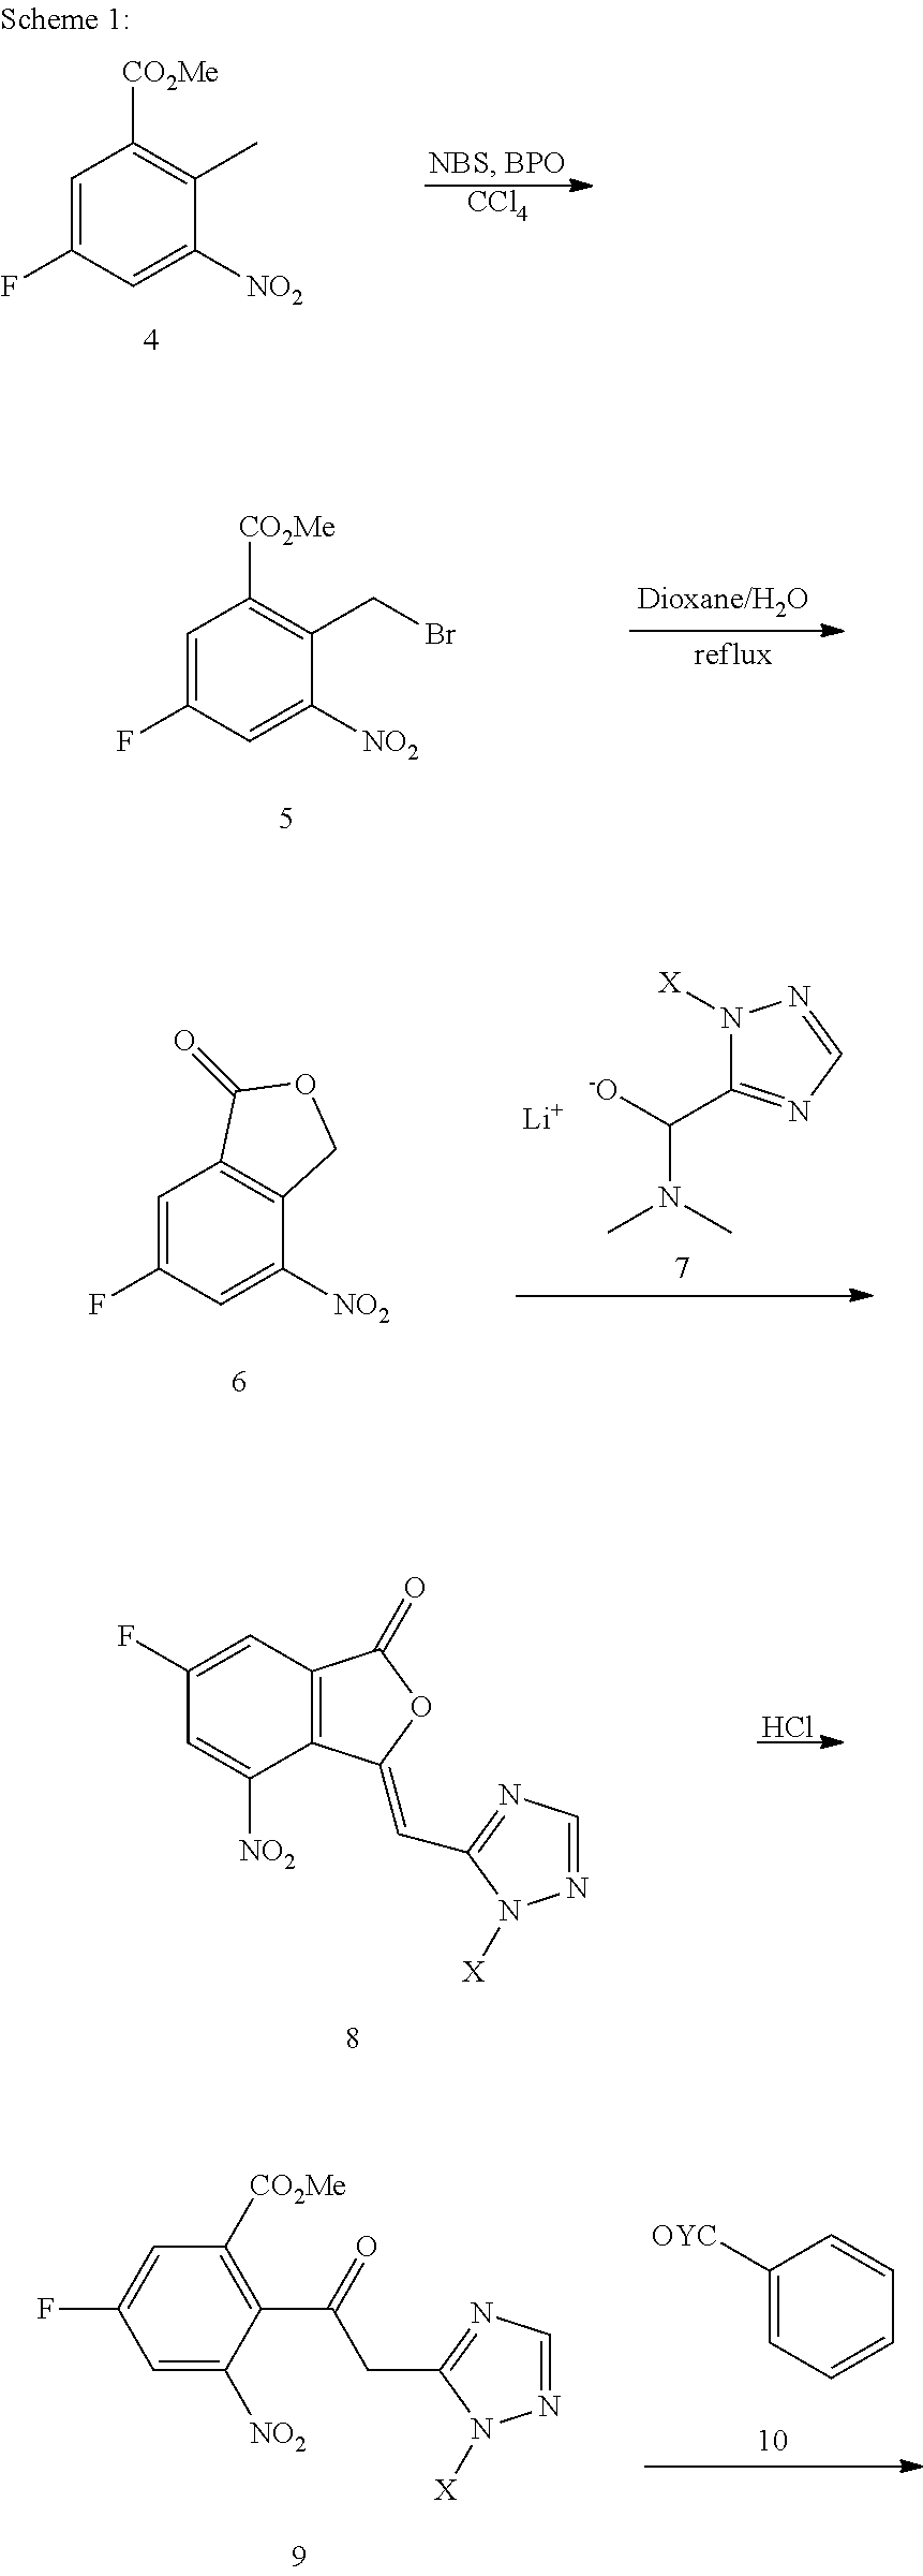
C1=C(F)C=C([NO2])C(C)=C1[CO2Me].[CCl4].C1=C(F)C=C([NO2])C(CBr)=C1[CO2Me].N1([X])C(C([-O])N(C)C)=NC=N1.[Li].C1=C(F)C=C([NO2])C2=C1C(=O)OC2.C1(F)=CC2=C(C([NO2])=C1)C(=CC1=NC=NN1[X])OC2=O.Cl.C1([OYC])=CC=CC=C1.C1=C([NO2])C(C(=O)CC2=NC=NN2[X])=C([CO2Me])C=C1F
